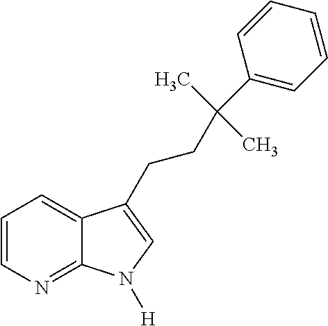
C1=CN=C2C(=C1)C(CCC(C1=CC=CC=C1)(C)C)=CN2[H]
